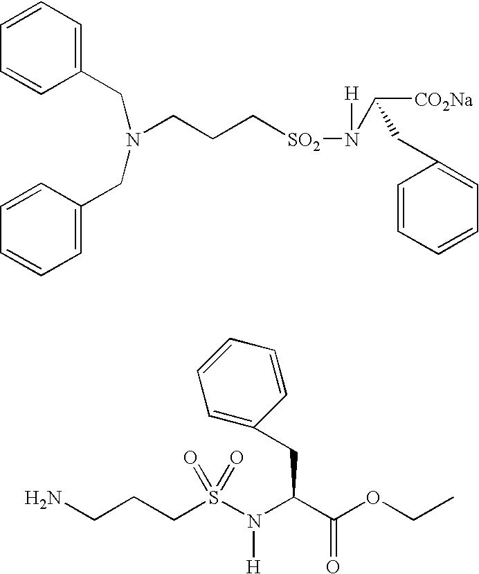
C1(CN(CC2=CC=CC=C2)CCC[SO2]N([H])C([CO2Na])CC2=CC=CC=C2)=CC=CC=C1.NCCCS(N(C(C(OCC)=O)CC1=CC=CC=C1)[H])(=O)=O
